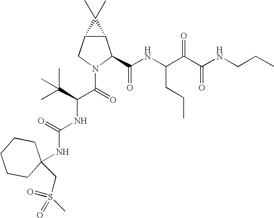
C12C(CN(C(=O)C(C(C)(C)C)NC(NC3(CS(C)(=O)=O)CCCCC3)=O)C1C(NC(C(C(NCCC)=O)=O)CCC)=O)C2(C)C
